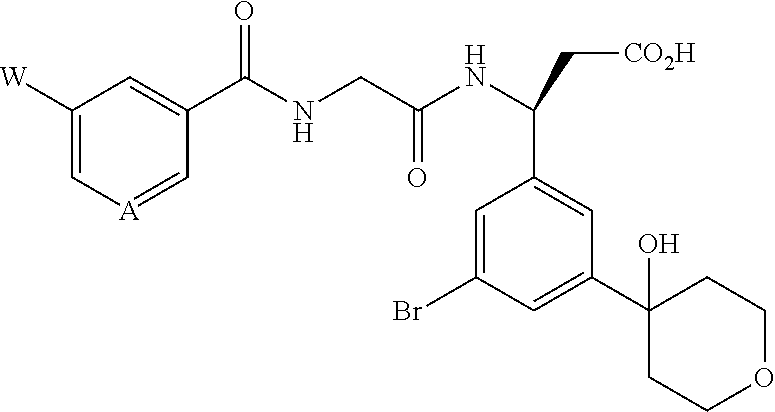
C1([W])=C[A]=CC(C(NCC(NC(C[CO2H])C2=CC(C3(O)CCOCC3)=CC(Br)=C2)=O)=O)=C1
